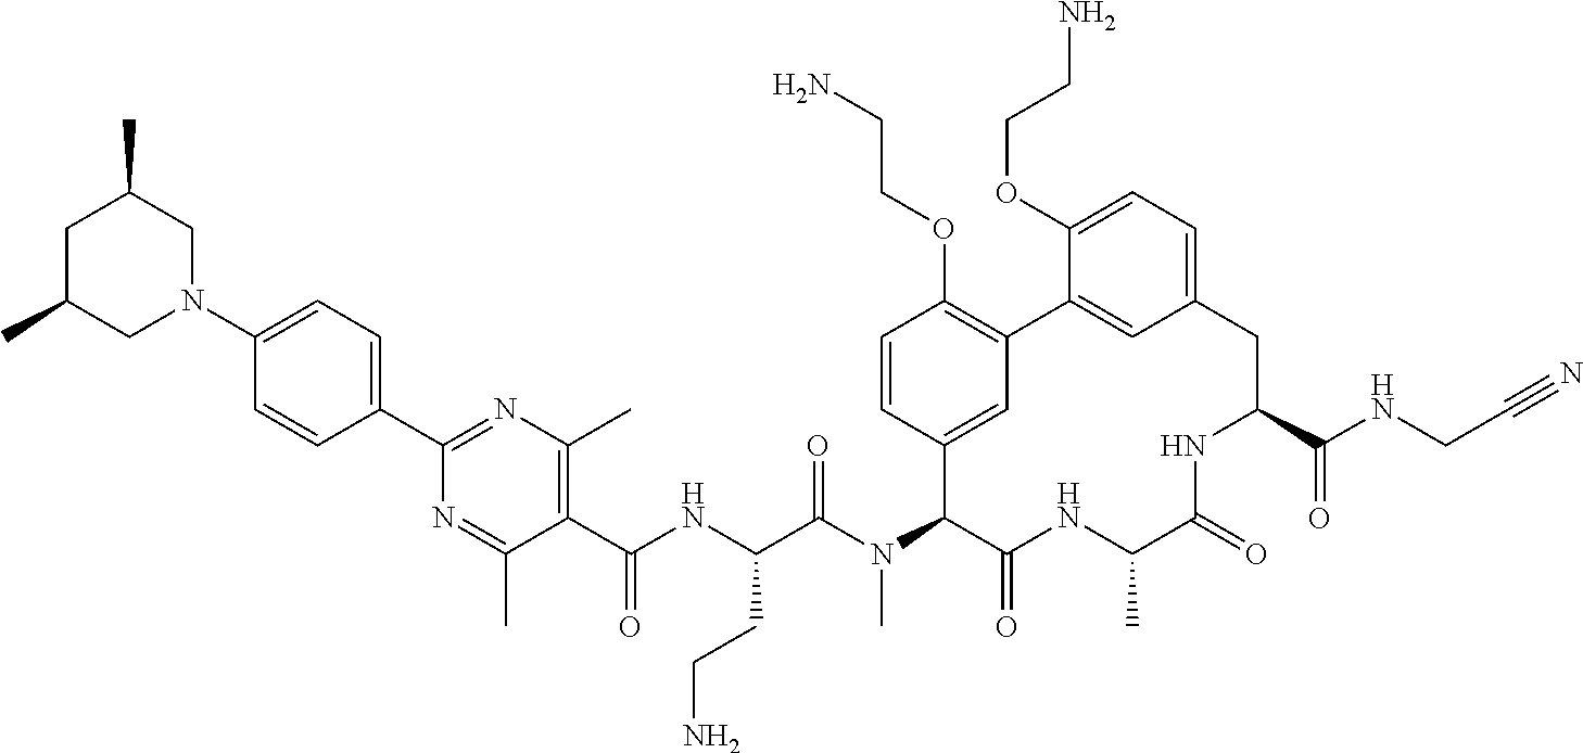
C1(C(NC(C(N(C2C(=O)NC(C)C(=O)NC(C(NCC#N)=O)CC3=CC=C(OCCN)C(=C3)C3=C(OCCN)C=CC2=C3)C)=O)CCN)=O)=C(C)N=C(C2=CC=C(N3CC(C)CC(C)C3)C=C2)N=C1C
